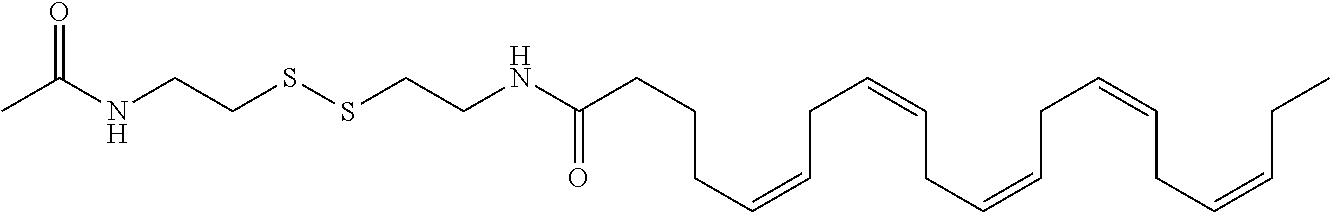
C(NCCSSCCNC(CCCC=CCC=CCC=CCC=CCC=CCC)=O)(=O)C
